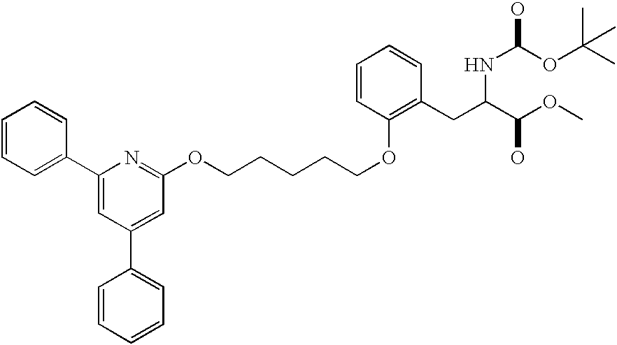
C1=CC=C(C2=CC(C3=CC=CC=C3)=CC(OCCCCCOC3=C(CC(C(OC)O)NC(OC(C)(C)C)O)C=CC=C3)=N2)C=C1
